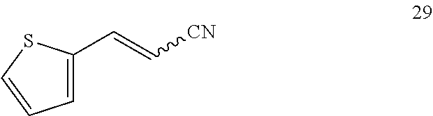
C1=C(C=C[CN])SC=C1
